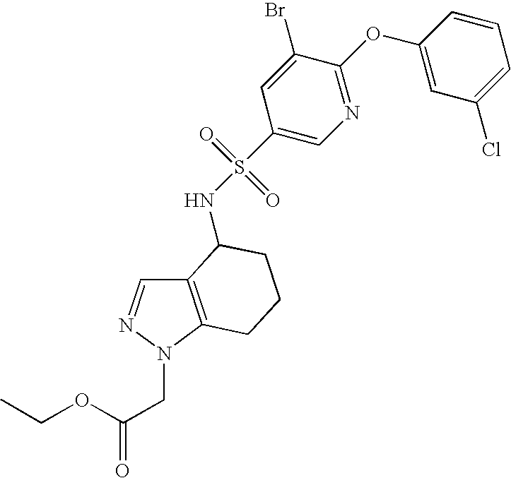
C12=C(N(CC(=O)OCC)N=C1)CCCC2NS(=O)(=O)C1=CN=C(OC2=CC(Cl)=CC=C2)C(Br)=C1
